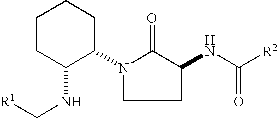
N1(C2CCCCC2NC[R1])CCC(NC([R2])=O)C1=O
